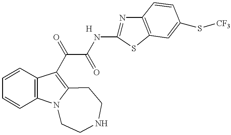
C1=CC2=C(C=C1)C(C(C(NC1=NC3=C(S1)C=C(S[CF3])C=C3)=O)=O)=C1N2CCNCC1
